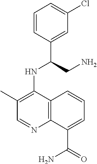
C1=CC(C(CN)NC2=C(C)C=NC3=C2C=CC=C3C(=O)N)=CC(Cl)=C1
